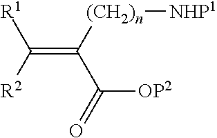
C(=C([(CH2)n][NHP1])C(=O)[OP2])([R2])[R1]
